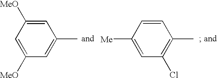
C1([MeO])=CC([MeO])=CC(C)=C1.C1=C([Me])C=CC(C)=C1Cl
